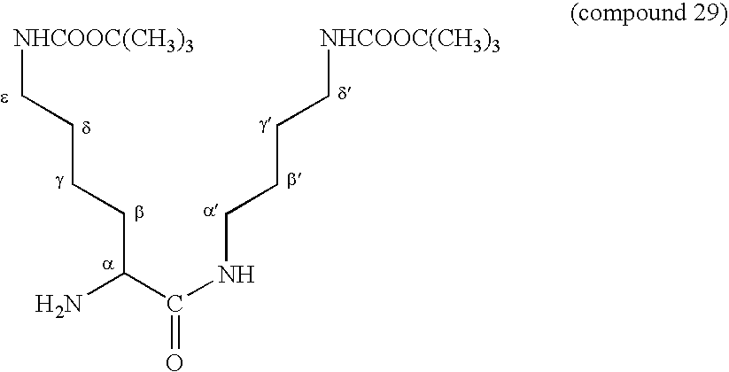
NC(C(NCCCC[NHCOOC(CH3)3])=O)CCCC[NHCOOC(CH3)3]
